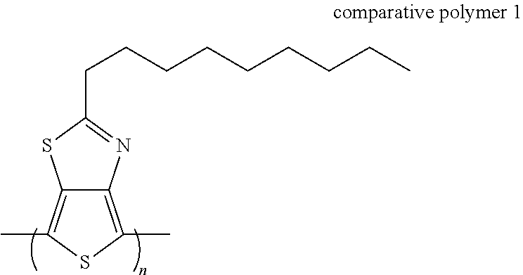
C12=C(C)SC(C)=C1N=C(CCCCCCCCC)S2
